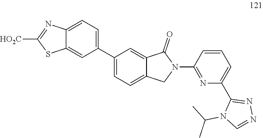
C1=C2C(=CC(C3=CC=C4C(=C3)C(=O)N(C3=NC(C5=NN=CN5C(C)C)=CC=C3)C4)=C1)SC([HO2C])=N2
